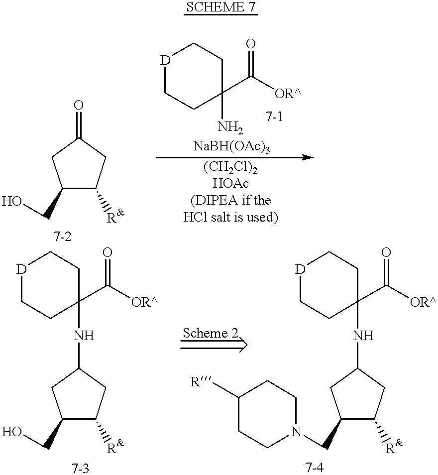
C1(CO)C([R&])CC(=O)C1.[D]1CCC(N)(C([OR^])=O)CC1.C1(CO)C([R&])CC(NC2(C([OR^])=O)CC[D]CC2)C1.C1(CN2CCC([R])CC2)C([R&])CC(NC2(C(=O)[OR^])CC[D]CC2)C1
